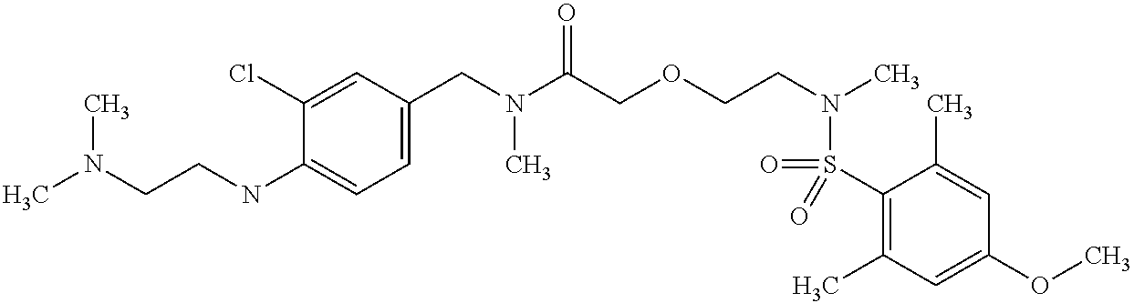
C1(CN(C(COCCN(C)S(=O)(C2=C(C)C=C(OC)C=C2C)=O)=O)C)=CC=C(NCCN(C)C)C(Cl)=C1
